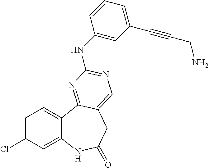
C1=C(Cl)C=C2C(=C1)C1=NC(NC3=CC(C#CCN)=CC=C3)=NC=C1CC(=O)N2
